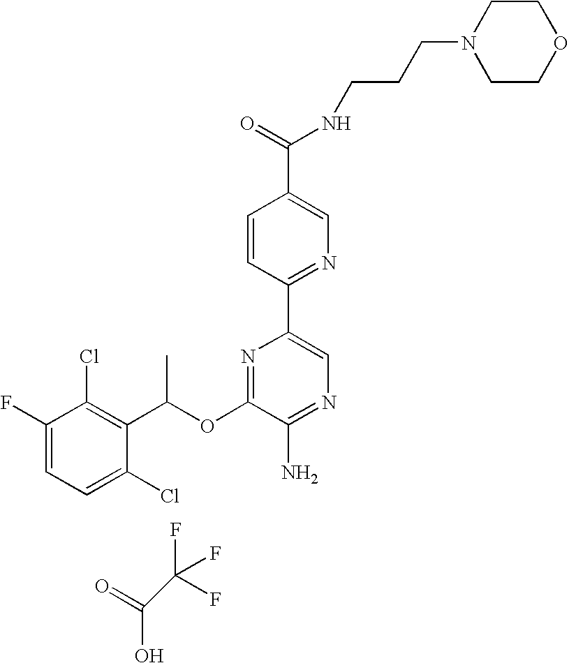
C1=C(F)C(Cl)=C(C(OC2=NC(C3=NC=C(C(NCCCN4CCOCC4)=O)C=C3)=CN=C2N)C)C(Cl)=C1.O=C(O)C(F)(F)F
